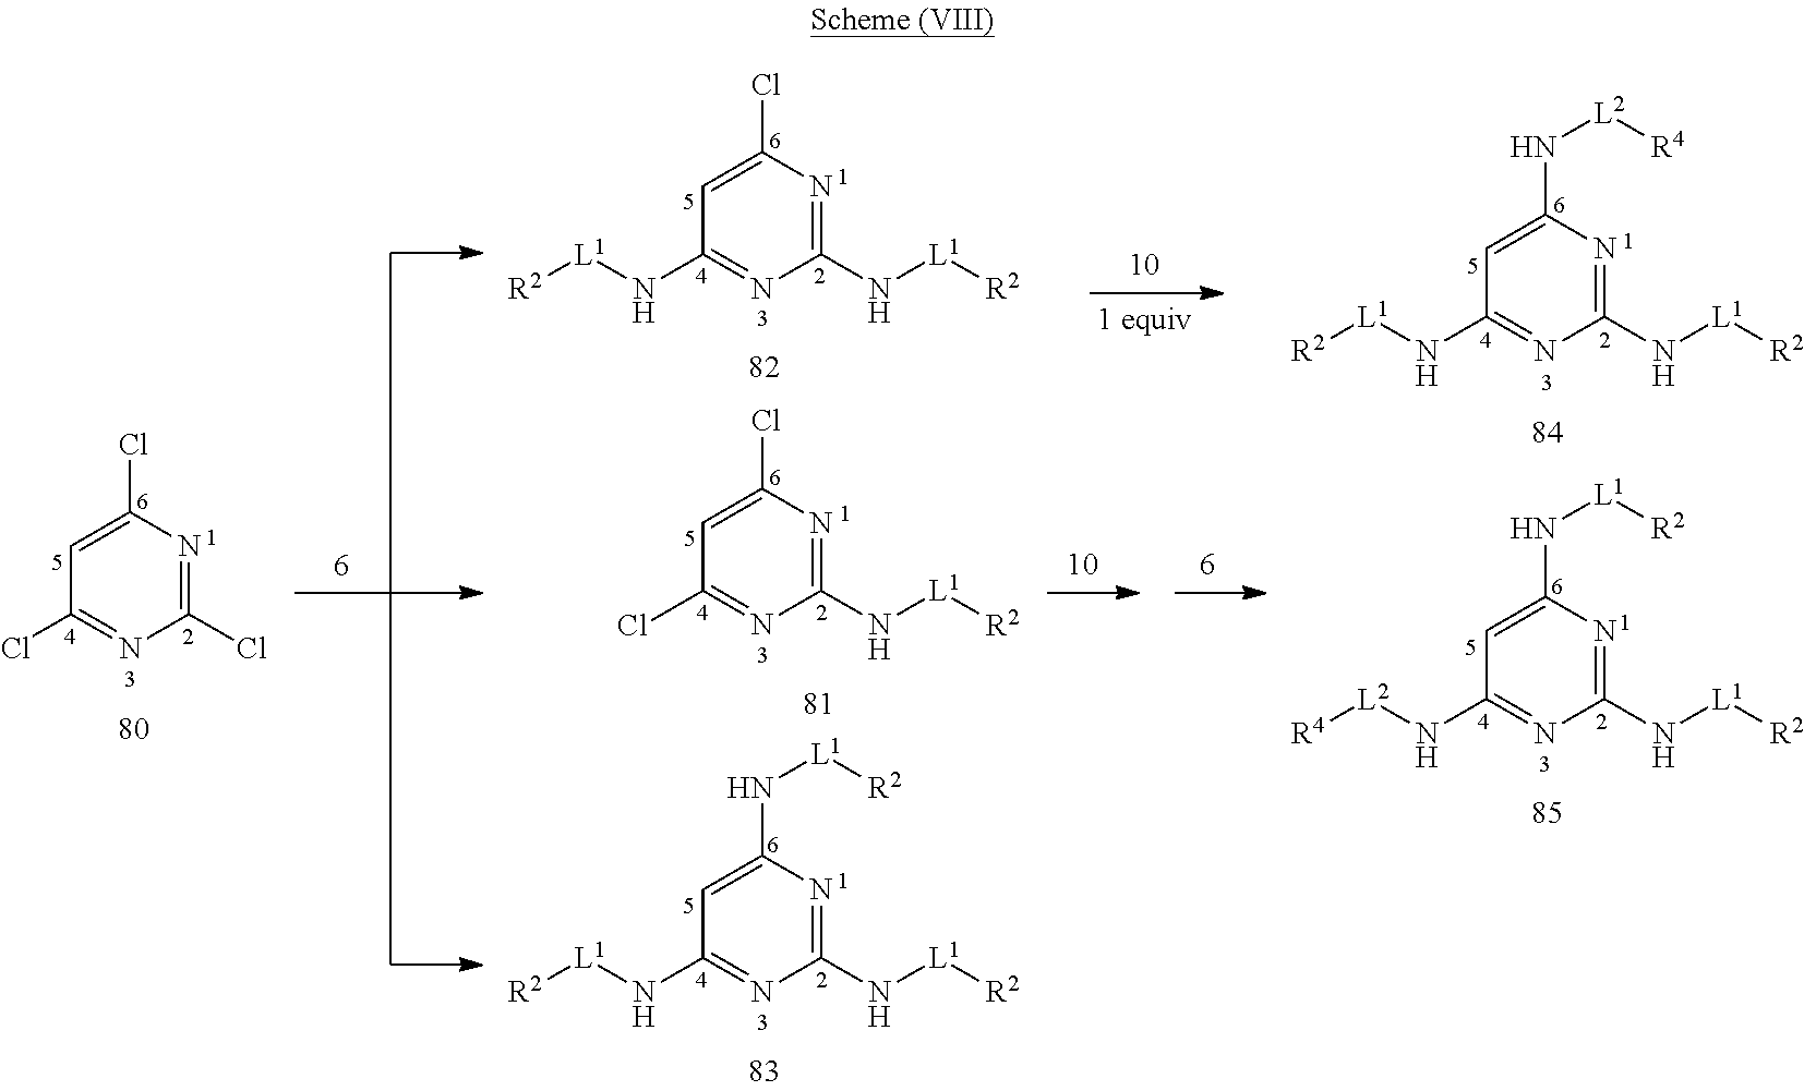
C1(Cl)=CC(Cl)=NC(Cl)=N1.[R2][L1]NC1=NC(N[L1][R2])=NC(N[L1][R2])=C1.ClC1=CC(Cl)=NC(N[L1][R2])=N1.ClC1=CC(N[L1][R2])=NC(N[L1][R2])=N1.[R4][L2]NC1=NC(N[L1][R2])=NC(N[L1][R2])=C1.[R2][L1]NC1=NC(N[L1][R2])=NC(N[L2][R4])=C1
